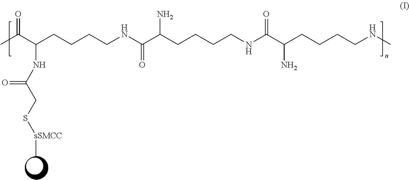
CC(C(CCCCNC(C(CCCCNC(C(CCCCNC)N)=O)N)=O)NC(CS[sSMCC]C)=O)=O
